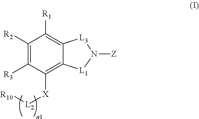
C1([R2])=C([R3])C([X][L2][R10])=C2C(=C1[R1])[L3]N([Z])[L1]2
